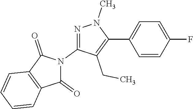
N1=C(N2C(=O)C3=C(C2=O)C=CC=C3)C(CC)=C(C2=CC=C(F)C=C2)N1C
